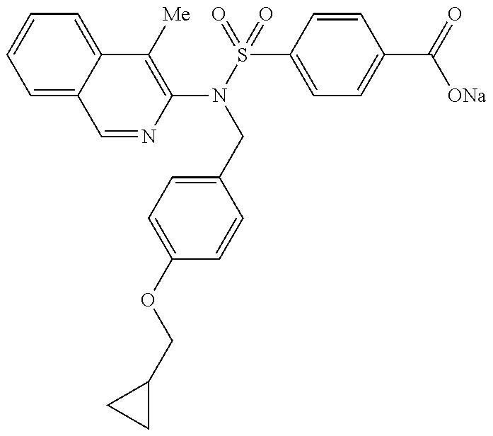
C1=NC(N(S(=O)(=O)C2=CC=C(C(=O)[ONa])C=C2)CC2=CC=C(OCC3CC3)C=C2)=C([Me])C2=CC=CC=C12
